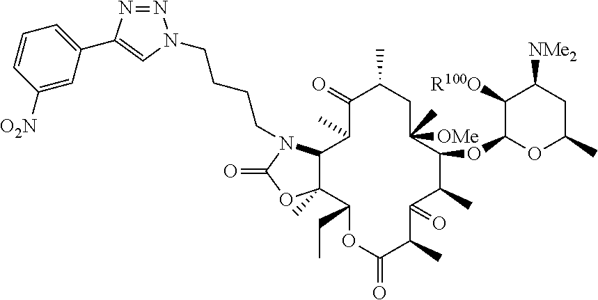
C1=CC=C(C2=CN(CCCCN3C4C(C)(OC3=O)C(CC)OC(=O)C(C)C(=O)C(C)C(OC3OC(C)CC([NMe2])C3[R100O])C([OMe])(C)CC(C)C(=O)C4C)N=N2)C=C1[O2N]
